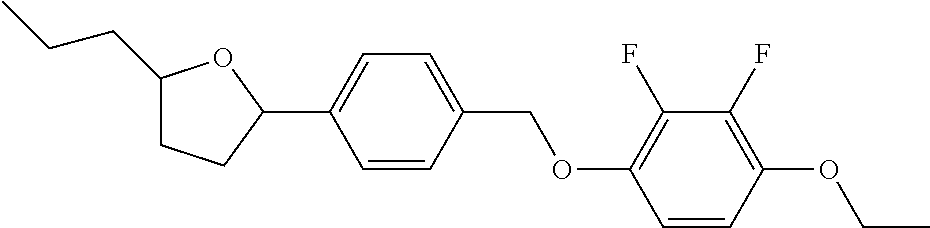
C1(CCC)CCC(C2=CC=C(COC3=C(F)C(F)=C(OCC)C=C3)C=C2)O1
